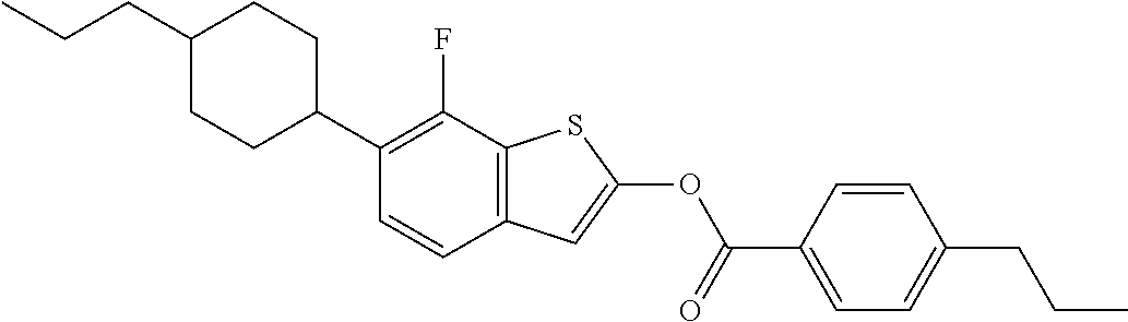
C(CC1CCC(C2=C(F)C3=C(C=C2)C=C(OC(C2=CC=C(CCC)C=C2)=O)S3)CC1)C
